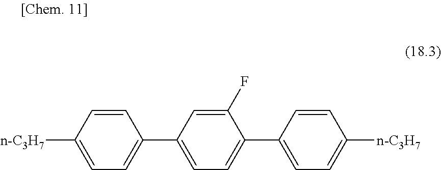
[n-C3H7]C1=CC=C(C2=CC=C(C3=CC=C([n-C3H7])C=C3)C(F)=C2)C=C1
